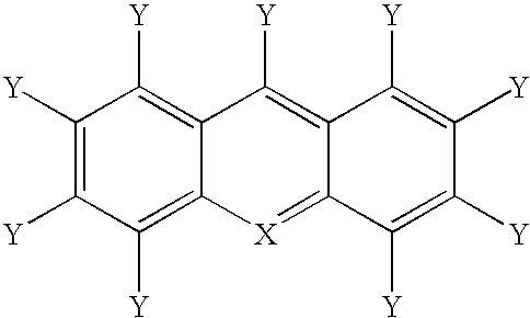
C1([Y])=C([Y])C([Y])=C2C(=C1[Y])C([Y])=C1C(=[X]2)C([Y])=C([Y])C([Y])=C1[Y]
